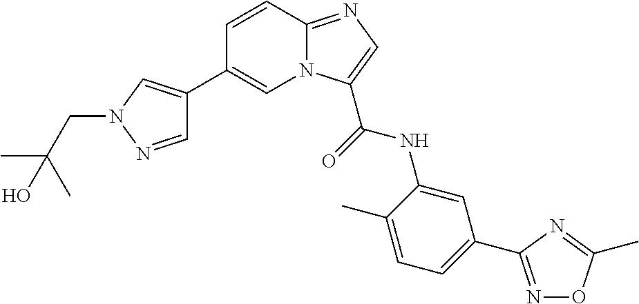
C1=CC2=NC=C(C(NC3=CC(C4=NOC(C)=N4)=CC=C3C)=O)N2C=C1C1=CN(CC(C)(C)O)N=C1
